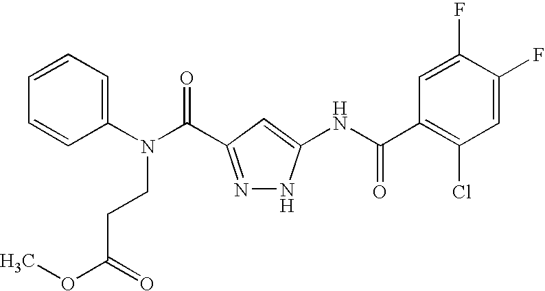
C1(N(C(=O)C2=NNC(NC(C3=C(Cl)C=C(F)C(F)=C3)=O)=C2)CCC(OC)=O)=CC=CC=C1
